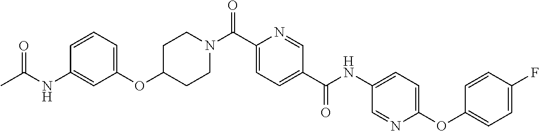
C1CN(C(C2=CC=C(C(=O)NC3=CC=C(OC4=CC=C(F)C=C4)N=C3)C=N2)=O)CCC1OC1=CC=CC(NC(=O)C)=C1
